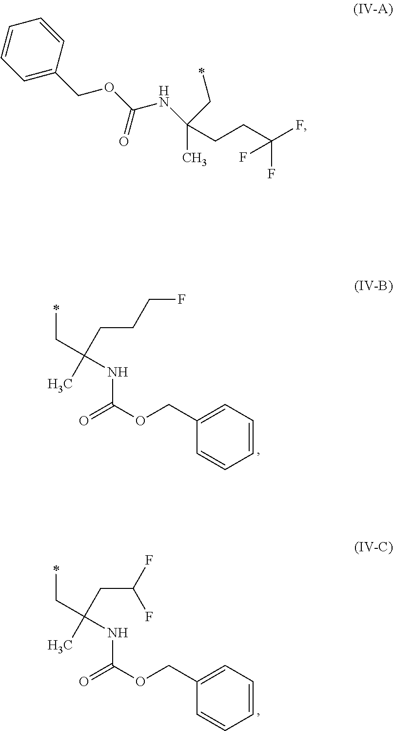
C1=CC=C(COC(=O)NC(CC)(CCCF)C)C=C1.C1=CC=C(COC(=O)NC(CC)(CC(F)F)C)C=C1.C1=C(COC(NC(CCC(F)(F)F)(C)CC)=O)C=CC=C1
